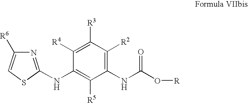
C1(NC(O[R])=O)=C([R2])C([R3])=C([R4])C(NC2=NC([R6])=CS2)=C1[R5]
